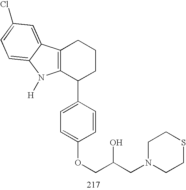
C12=C(C(C3=CC=C(OCC(CN4CCSCC4)O)C=C3)CCC1)N([H])C1=CC=C(Cl)C=C21
